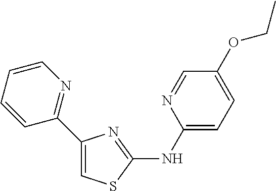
C1(C2=NC=CC=C2)=CSC(NC2=CC=C(OCC)C=N2)=N1
